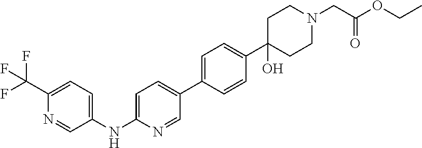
C1(C(F)(F)F)=CC=C(NC2=CC=C(C3=CC=C(C4(O)CCN(CC(=O)OCC)CC4)C=C3)C=N2)C=N1
